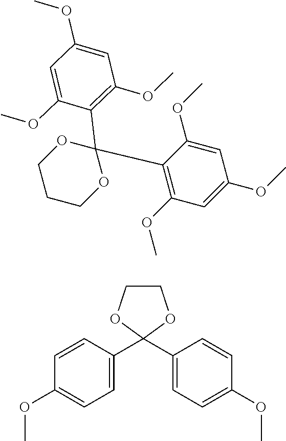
C1=C(OC)C(C2(C3=C(OC)C=C(OC)C=C3OC)OCCCO2)=C(OC)C=C1OC.C1COC(C2=CC=C(OC)C=C2)(C2=CC=C(OC)C=C2)O1
